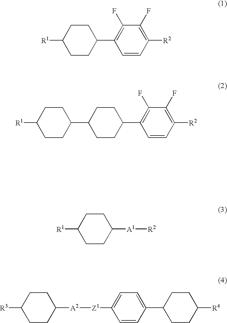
[R1]C1CCC(C2=C(F)C(F)=C([R2])C=C2)CC1.C1(C2CCC([R1])CC2)CCC(C2=C(F)C(F)=C([R2])C=C2)CC1.[R1]C1CCC([A1][R2])CC1.[R3]C1CCC([A2][Z1]C2=CC=C(C3CCC([R4])CC3)C=C2)CC1
